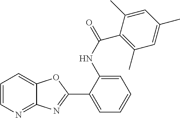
C1=CN=C2C(=C1)OC(C1=CC=CC=C1NC(C1=C(C)C=C(C)C=C1C)=O)=N2
